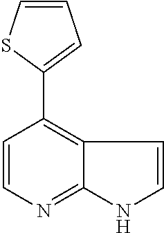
C1=CN=C2C(=C1C1=CC=CS1)C=CN2
